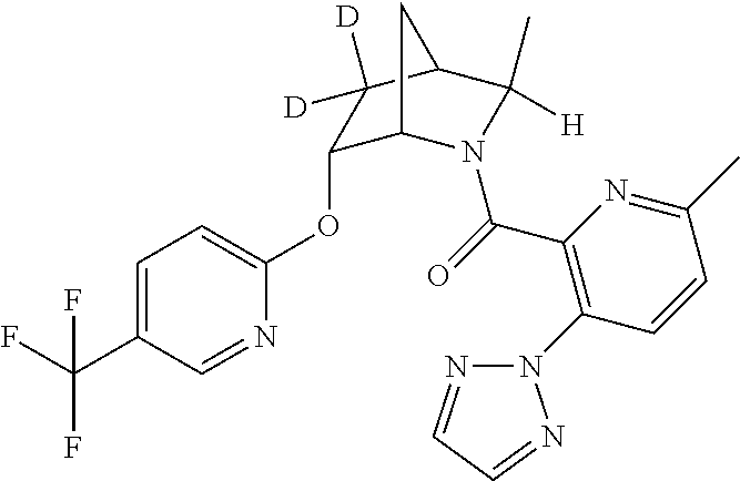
C1=C(C(F)(F)F)C=NC(OC2C3N(C(=O)C4=C(N5N=CC=N5)C=CC(C)=N4)C(C)([H])C(C2([D])[D])C3)=C1
